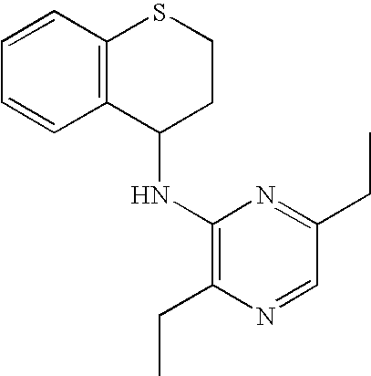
C1=CC2=C(C=C1)C(NC1=C(CC)N=CC(CC)=N1)CCS2
